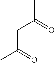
CC(CC(C)=O)=O
